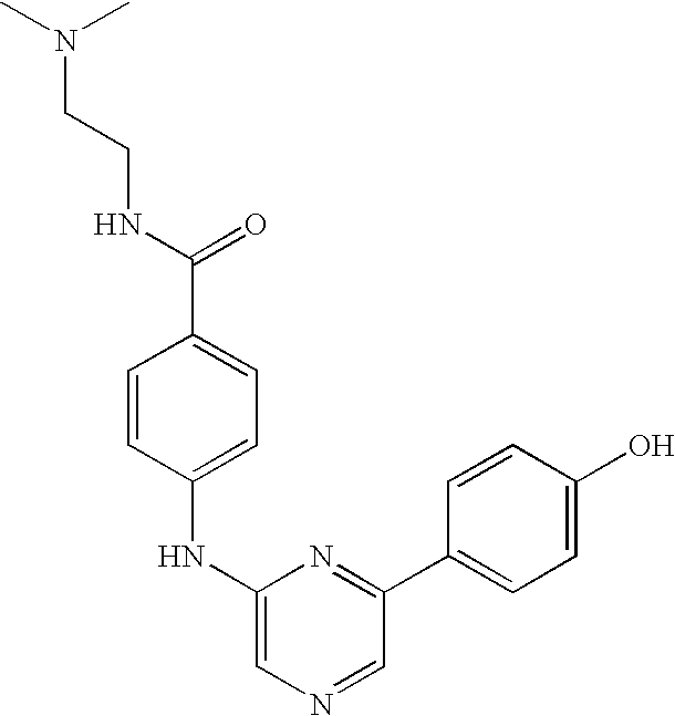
N(C(=O)C1=CC=C(NC2=CN=CC(C3=CC=C(O)C=C3)=N2)C=C1)CCN(C)C
